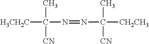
[H3CH2C]C(N=NC([CH2CH3])(C)[CN])(C)[CN]
